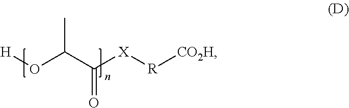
O(C(C([X][R][CO2H])=O)C)[H]
